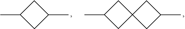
C1C(C)CC1C.C1C2(CC1C)CC(C)C2
